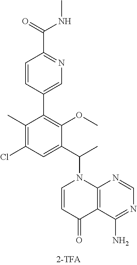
C1=CC(C2=C(OC)C(C(C)N3C=CC(=O)C4=C3N=CN=C4N)=CC(Cl)=C2C)=CN=C1C(=O)NC
